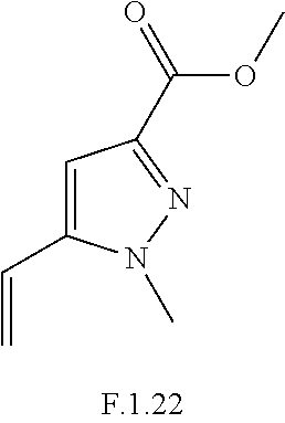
C1(C=C)=CC(C(=O)OC)=NN1C
